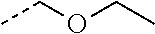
CCOCC
